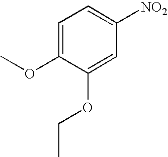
C1=C(OC)C(OCC)=CC([NO2])=C1
